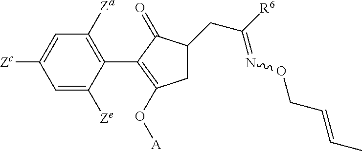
C1=C([Zc])C=C([Ze])C(C2=C(O[A])CC(CC([R6])=NOCC=CC)C2=O)=C1[Za]
